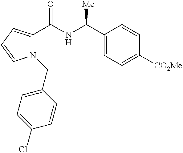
N1(CC2=CC=C(Cl)C=C2)C(C(NC(C2=CC=C([CO2Me])C=C2)[Me])=O)=CC=C1
